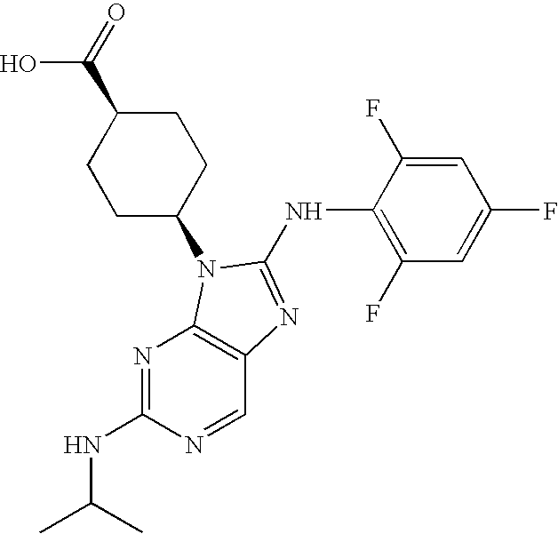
C1(NC2=NC3=C(N=C(NC(C)C)N=C3)N2C2CCC(C(=O)O)CC2)=C(F)C=C(F)C=C1F
